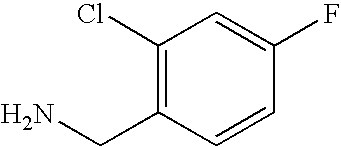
C1(Cl)=C(CN)C=CC(F)=C1
